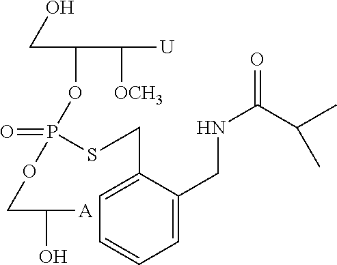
C(C(OP(=O)(SCC1=CC=CC=C1CNC(=O)C(C)C)OCC(O)[A])C([OCH3])[U])O
